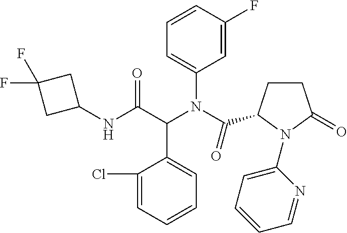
C1(N(C(=O)C2CCC(=O)N2C2=CC=CC=N2)C(C(NC2CC(F)(F)C2)=O)C2=CC=CC=C2Cl)=CC=CC(F)=C1
